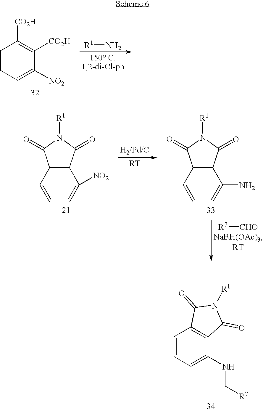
C1=CC=C([NO2])C([CO2H])=C1[CO2H].[R1]N.C1=CC=C([NO2])C2=C1C(=O)N([R1])C2=O.C1=CC=C(N)C2=C1C(=O)N([R1])C2=O.[R7][CHO].C1=CC=C(NC[R7])C2=C1C(=O)N([R1])C2=O
